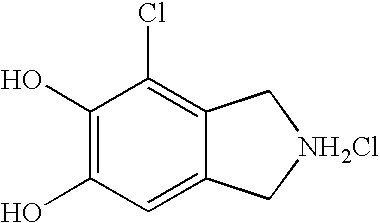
C1(O)=C(O)C=C2C(=C1Cl)C[NH2Cl]C2
